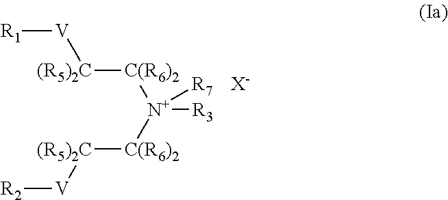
[R1][V][(R5)2C][C(R6)2][N+]([C(R6)2][(R5)2C][V][R2])([R3])[R7].[X-]
